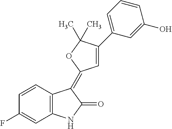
C1=CC(F)=CC2=C1C(=C1C=C(C3=CC=CC(O)=C3)C(C)(C)O1)C(=O)N2
